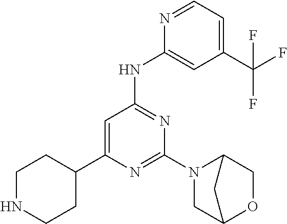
N1=CC=C(C(F)(F)F)C=C1NC1=NC(N2CC3OCC2C3)=NC(C2CCNCC2)=C1
